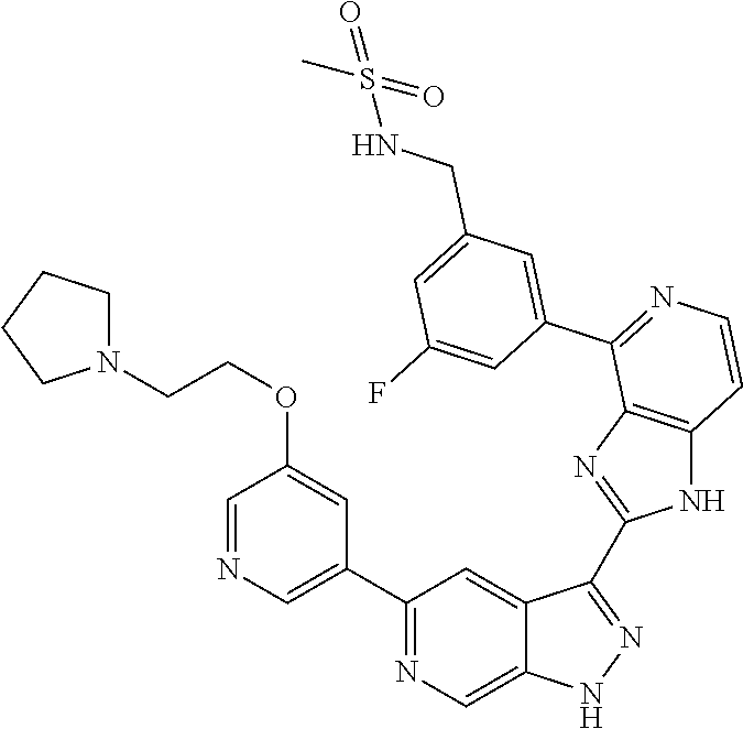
C1(C2=CN=CC(OCCN3CCCC3)=C2)=NC=C2C(=C1)C(C1=NC3=C(N1)C=CN=C3C1=CC(CNS(C)(=O)=O)=CC(F)=C1)=NN2
